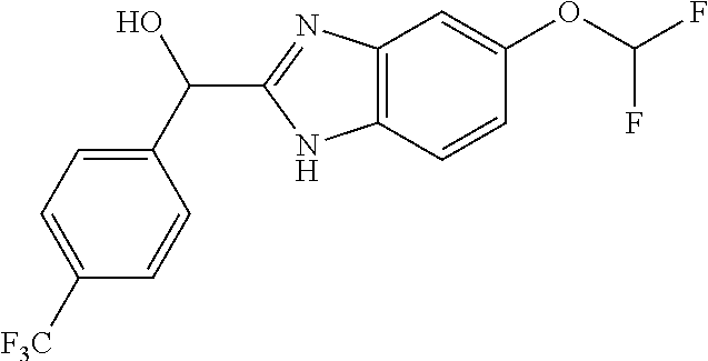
C12=C(C=CC(OC(F)F)=C1)NC(C(C1=CC=C([F3C])C=C1)O)=N2
